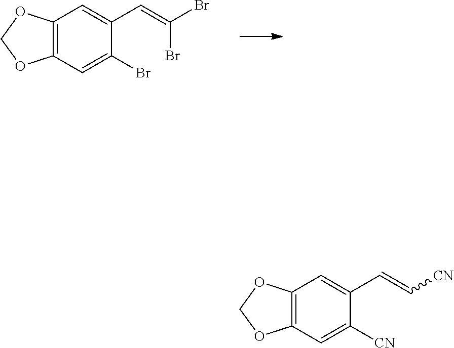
C12=C(C=C(Br)C(C=C(Br)Br)=C1)OCO2.C12=C(C=C([CN])C(C=C[CN])=C1)OCO2
